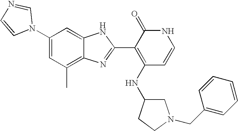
C1(C)=C2C(=CC(N3C=NC=C3)=C1)NC(C1=C(NC3CN(CC4=CC=CC=C4)CC3)C=CNC1=O)=N2
